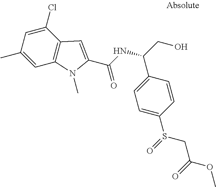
C1=C(C)C=C(Cl)C2=C1N(C)C(C(NC(CO)C1=CC=C(S(=O)CC(=O)OC)C=C1)=O)=C2
